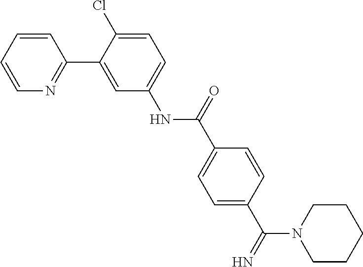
C1=CC=CN=C1C1=CC(NC(C2=CC=C(C(N3CCCCC3)=N)C=C2)=O)=CC=C1Cl
